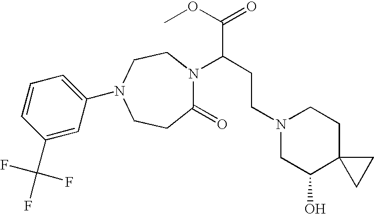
C1(=O)N(C(C(OC)=O)CCN2CC(O)C3(CC2)CC3)CCN(C2=CC=CC(C(F)(F)F)=C2)CC1
